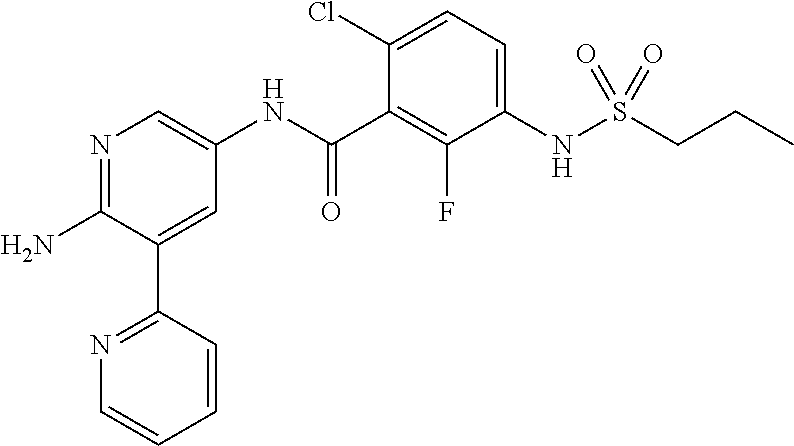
N1=C(N)C(C2=NC=CC=C2)=CC(NC(C2=C(F)C(NS(CCC)(=O)=O)=CC=C2Cl)=O)=C1
